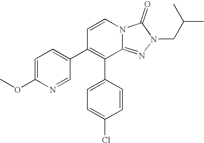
C1=C(C2=C(C3=CC=C(OC)N=C3)C=CN3C2=NN(CC(C)C)C3=O)C=CC(Cl)=C1
